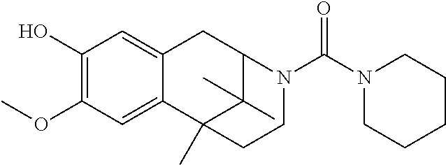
C1(OC)=C(O)C=C2C(=C1)C1(C)C(C)(C)C(C2)N(C(N2CCCCC2)=O)CC1
